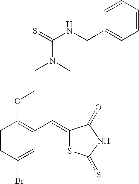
C1=CC(OCCN(C(=S)NCC2=CC=CC=C2)C)=C(C=C2SC(=S)NC2=O)C=C1Br
